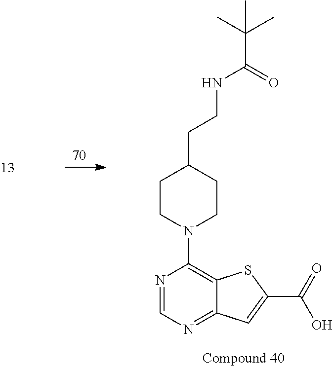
C(C1CCN(C2=C3C(=NC=N2)C=C(C(=O)O)S3)CC1)CNC(C(C)(C)C)=O
